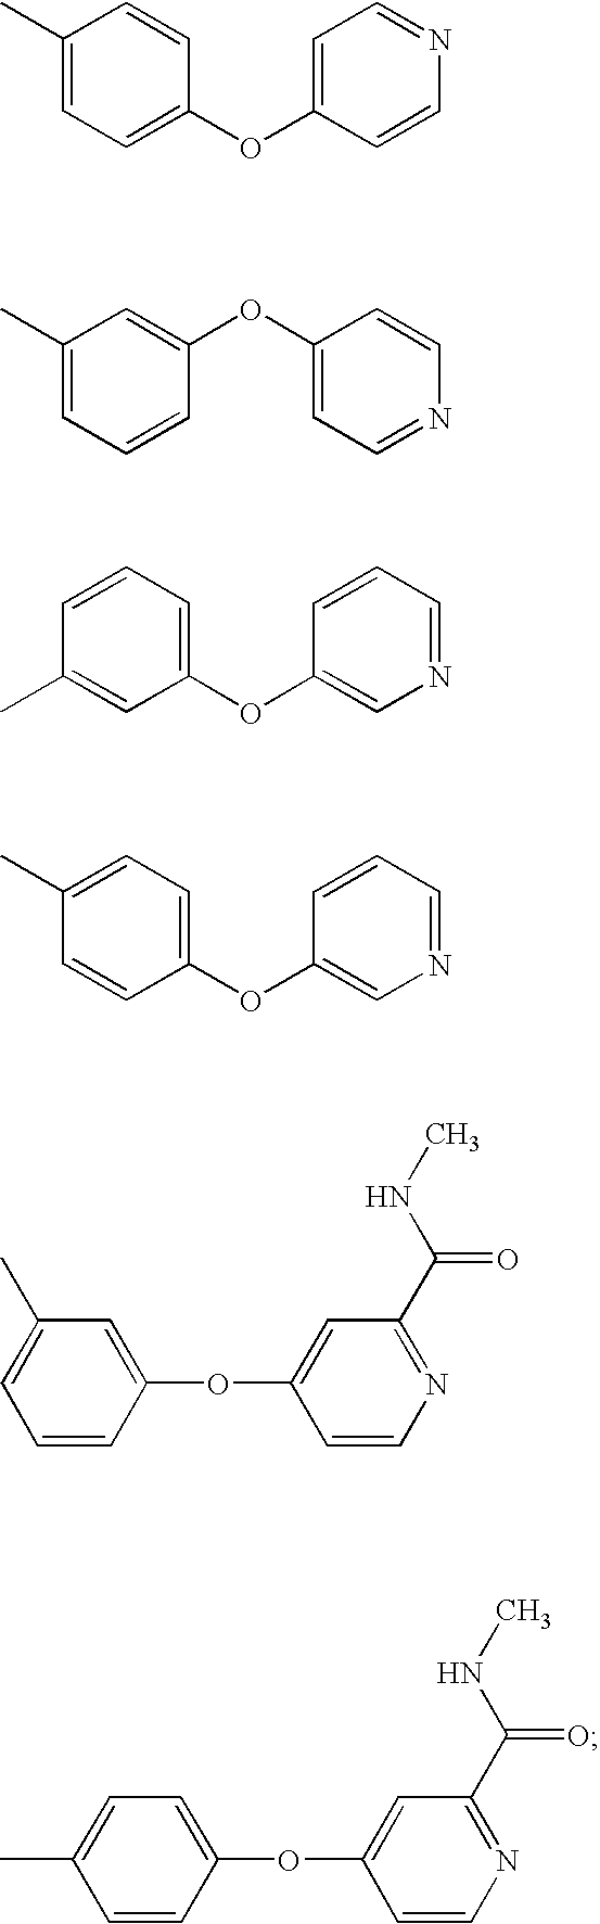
C1(C)=CC=C(OC2=CC=NC=C2)C=C1.C1(C)=CC=CC(OC2=CC=NC=C2)=C1.C1=CC=C(OC2=CN=CC=C2)C=C1C.C1(C)=CC=C(OC2=CN=CC=C2)C=C1.C1=C(C)C=C(OC2=CC(C(NC)=O)=NC=C2)C=C1.C1(C)=CC=C(OC2=CC(C(NC)=O)=NC=C2)C=C1
